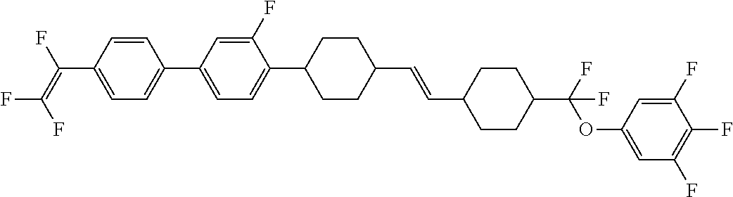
C1=CC(C2=CC=C(C3CCC(C=CC4CCC(C(OC5=CC(F)=C(F)C(F)=C5)(F)F)CC4)CC3)C(F)=C2)=CC=C1C(=C(F)F)F
